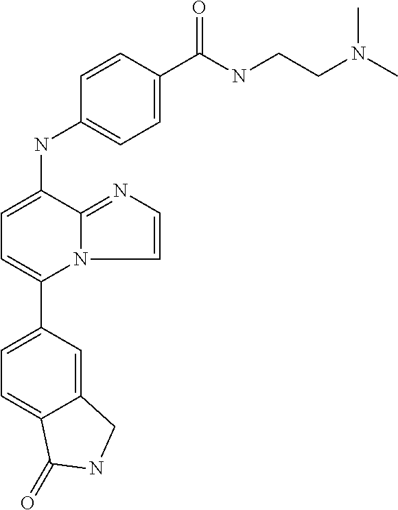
C12=CC(C3=CC=C(NC4=CC=C(C(NCCN(C)C)=O)C=C4)C4=NC=CN34)=CC=C1C(=O)NC2
